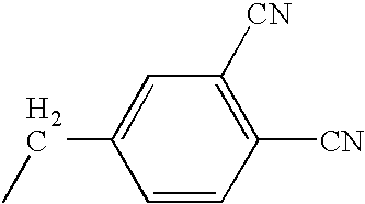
C1=CC([CN])=C([CN])C=C1CC
